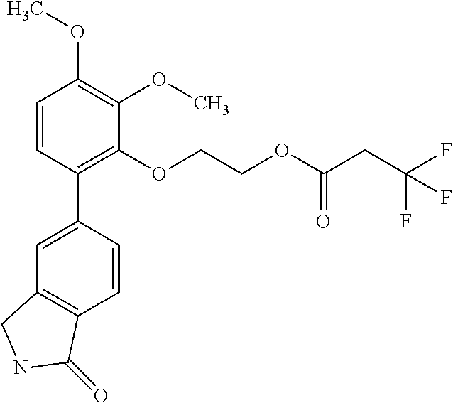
C1=CC(C2=CC3=C(C=C2)C(=O)NC3)=C(OCCOC(CC(F)(F)F)=O)C(OC)=C1OC
